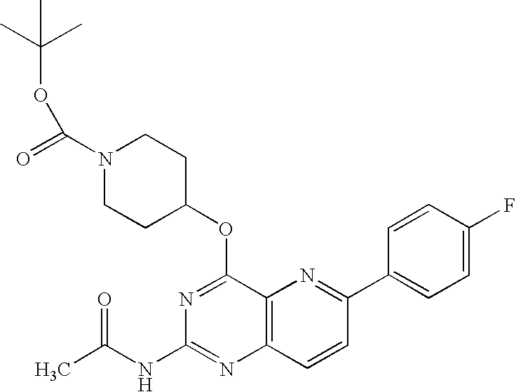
N1=C(OC2CCN(C(=O)OC(C)(C)C)CC2)C2=C(N=C1NC(=O)C)C=CC(C1=CC=C(F)C=C1)=N2
